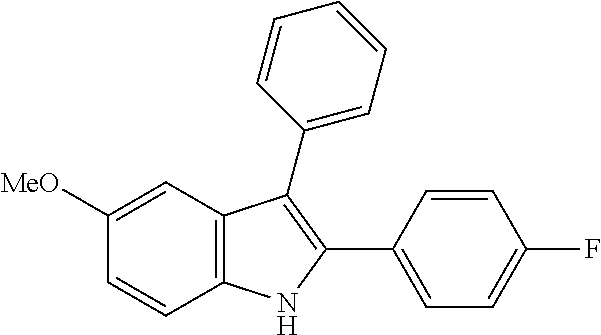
C1([MeO])=CC2=C(C=C1)NC(C1=CC=C(F)C=C1)=C2C1=CC=CC=C1
